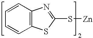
C1=CC2=C(C=C1)SC(S[Zn])=N2
